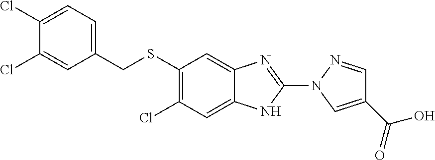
C1(SCC2=CC=C(Cl)C(Cl)=C2)=C(Cl)C=C2C(=C1)N=C(N1N=CC(C(O)=O)=C1)N2
